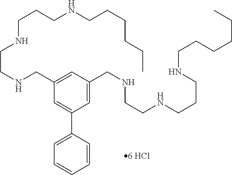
C1=C(CNCCNCCCNCCCCCC)C=C(CNCCNCCCNCCCCCC)C=C1C1=CC=CC=C1
